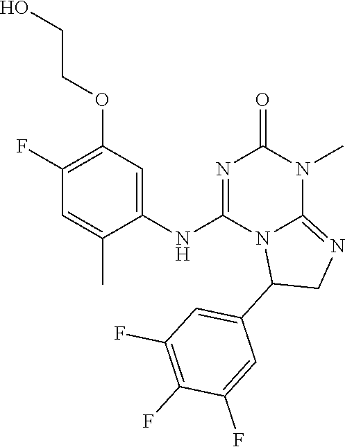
C1(F)=C(OCCO)C=C(NC2=NC(=O)N(C)C3=NCC(C4=CC(F)=C(F)C(F)=C4)N23)C(C)=C1
